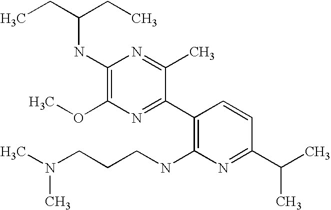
C1(OC)=C(NC(CC)CC)N=C(C)C(C2=C(NCCCN(C)C)N=C(C(C)C)C=C2)=N1
